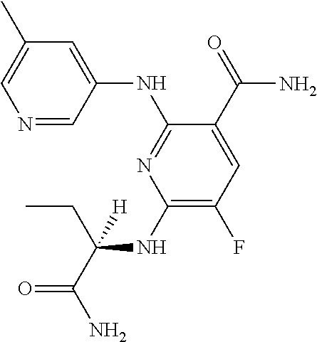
C1(NC(CC)(C(=O)N)[H])=C(F)C=C(C(=O)N)C(NC2=CC(C)=CN=C2)=N1
